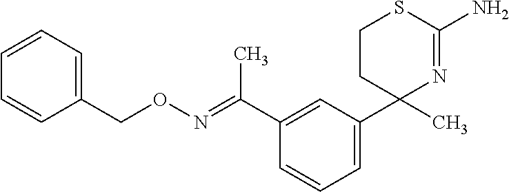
C1=CC=C(CON=C(C2=CC(C3(C)CCSC(N)=N3)=CC=C2)C)C=C1
